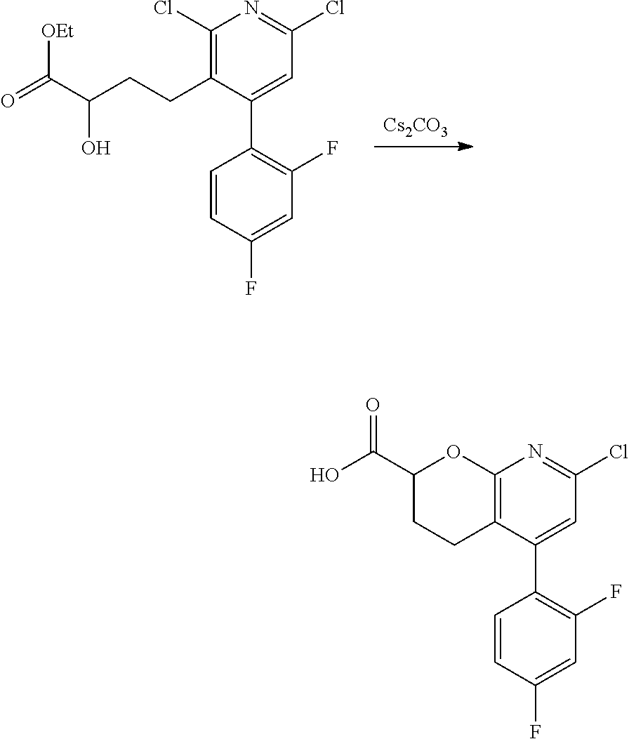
[Cs2CO3].C1(Cl)=C(CCC(C(=O)[OEt])O)C(C2=C(F)C=C(F)C=C2)=CC(Cl)=N1.C12=C(C(C3=C(F)C=C(F)C=C3)=CC(Cl)=N1)CCC(C(O)=O)O2
